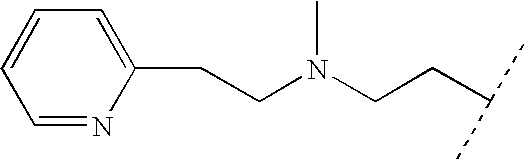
C1=NC(CCN(CCC(C)C)C)=CC=C1
